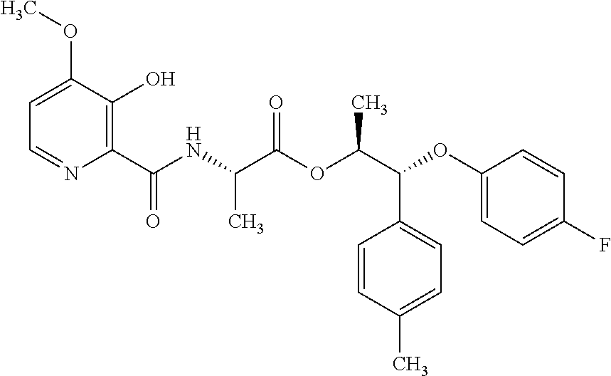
C1=C(OC)C(O)=C(C(NC(C(OC(C(C2=CC=C(C)C=C2)OC2=CC=C(F)C=C2)C)=O)C)=O)N=C1
